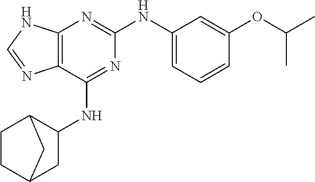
C12=C(N=C(NC3=CC=CC(OC(C)C)=C3)N=C1NC1C3CCC(C1)C3)NC=N2
